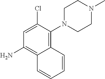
C1N(C2=C3C(=C(N)C=C2Cl)C=CC=C3)CCN(C)C1
